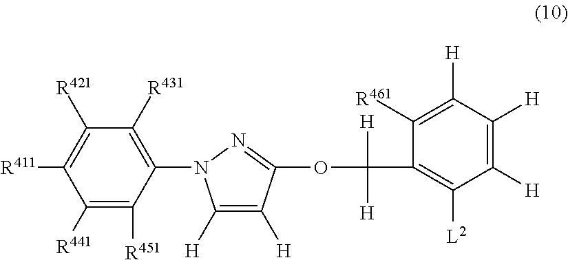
C1([R441])=C([R451])C(N2C([H])=C([H])C(OC([H])([H])C3=C([L2])C([H])=C([H])C([H])=C3[R461])=N2)=C([R431])C([R421])=C1[R411]
